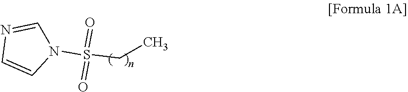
C1=CN(S(CC)(=O)=O)C=N1
